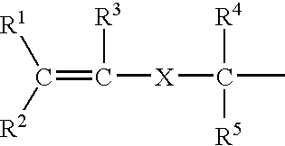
[R1]C([R2])=C([R3])[X]C(C)([R4])[R5]
